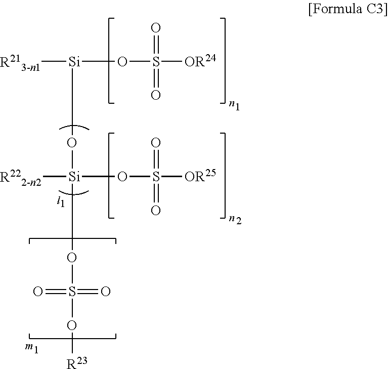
[R213-n1][Si](OS([OR24])(=O)=O)O[Si]([R222-n2])(OS(O[R23])(=O)=O)OS([OR25])(=O)=O
